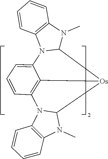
C1=CC2=C3C(=C1)N1C(N(C)C4=C1C=CC=C4)[Os]3C1N2C2=C(N1C)C=CC=C2
